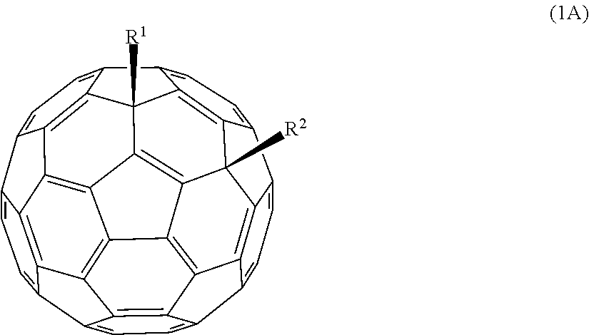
C1=C2C3=C4C(=C1)C1=CC=C5C6=C1C4=C1C4=C7C8=C9C%10=C(C6=C18)C5=CC=C%10C1=CC=C5C6=CC=C2C(=C6C7([R1])C5=C91)C34[R2]
